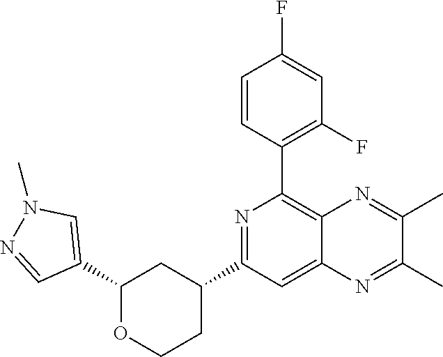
C1(C2=CN(C)N=C2)OCCC(C2=NC(C3=C(F)C=C(F)C=C3)=C3C(=C2)N=C(C)C(C)=N3)C1
